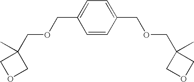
C1=C(COCC2(C)COC2)C=CC(COCC2(C)COC2)=C1
